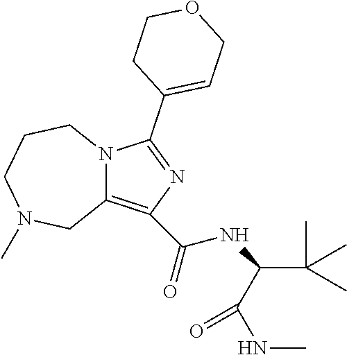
C12=C(C(=O)NC(C(C)(C)C)C(NC)=O)N=C(C3=CCOCC3)N1CCCN(C)C2
